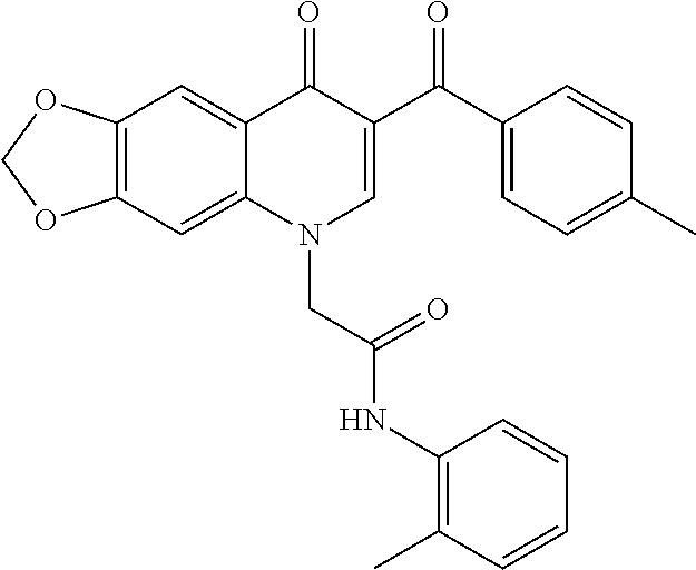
C12=C(C=C3C(=C1)C(=O)C(C(C1=CC=C(C)C=C1)=O)=CN3CC(NC1=C(C)C=CC=C1)=O)OCO2
